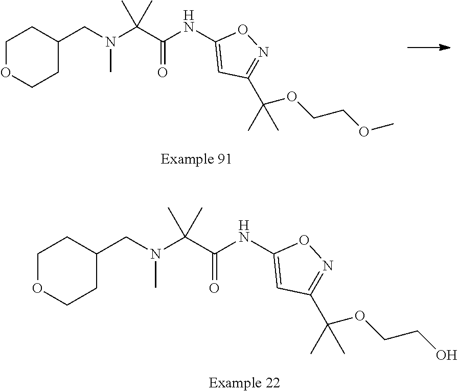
C1(CN(C(C(NC2=CC(C(C)(C)OCCO)=NO2)=O)(C)C)C)CCOCC1.C1(CN(C(C(NC2=CC(C(C)(C)OCCOC)=NO2)=O)(C)C)C)CCOCC1
